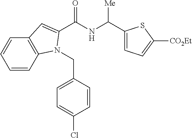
C1=CC2=C(C=C1)C=C(C(NC([Me])C1=CC=C([CO2Et])S1)=O)N2CC1=CC=C(Cl)C=C1
